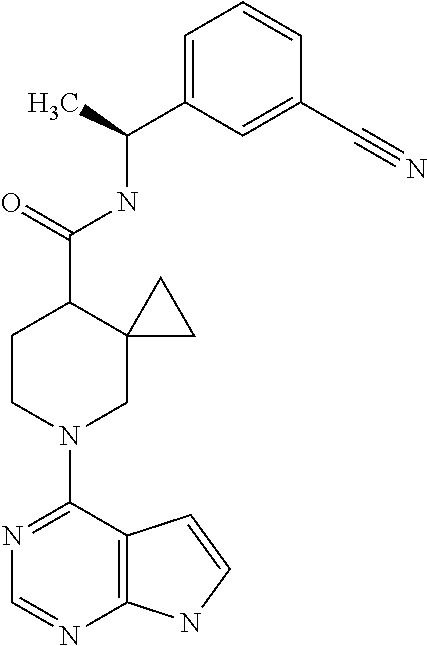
N1=C(N2CC3(C(C(=O)NC(C4=CC=CC(C#N)=C4)C)CC2)CC3)C2=C(N=C1)NC=C2
